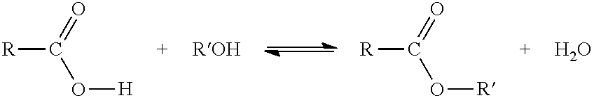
[R]C(=O)O[H].[R]C(=O)O[R].O
